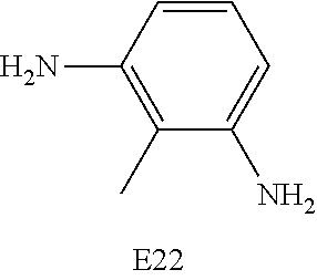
C1=CC(N)=C(C)C(N)=C1
